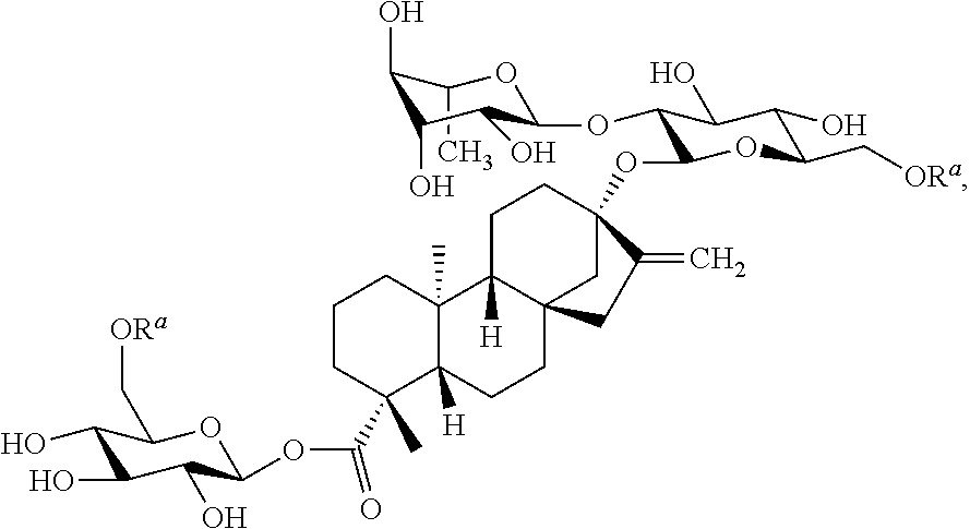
C1(C)C(O)C(O)C(O)C(OC2C(OC34CC5(CCC6([H])C(C)(C(OC7C(O)C(O)C(O)C(C[ORa])O7)=O)CCCC6(C)C5([H])CC3)CC4=C)OC(C[ORa])C(O)C2O)O1
